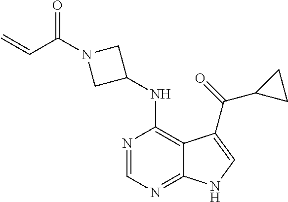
N1=CN=C2C(=C1NC1CN(C(C=C)=O)C1)C(C(=O)C1CC1)=CN2
